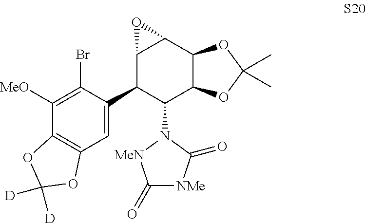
C12=C(C=C(C3C(N4[MeN]C(=O)[NMe]C4=O)C4C(C5C3O5)OC(C)(C)O4)C(Br)=C1[MeO])OC([D])([D])O2
